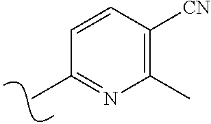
CC1=NC(C)=C([CN])C=C1
